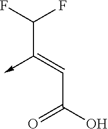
C(C(O)=O)=C(C(F)F)->C
